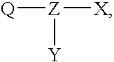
[Q][Z]([X])[Y]
